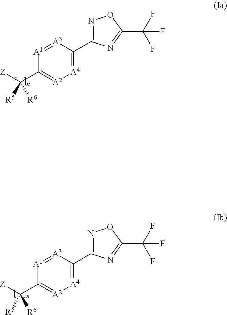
[A1]1=[A3]C(C2=NOC(C(F)(F)F)=N2)=[A4][A2]=C1C([Z])([R5])[R6].[A1]1=[A3]C(C2=NOC(C(F)(F)F)=N2)=[A4][A2]=C1C([Z])([R5])[R6]
